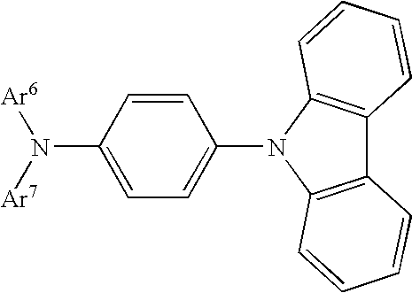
C1=CC(N([Ar7])[Ar6])=CC=C1N1C2=C(C3=C1C=CC=C3)C=CC=C2
